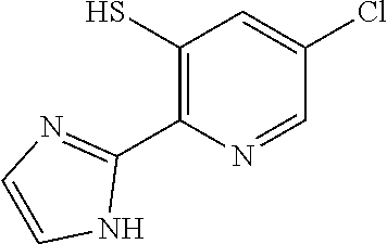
C1(S)=C(C2=NC=CN2)N=CC(Cl)=C1
